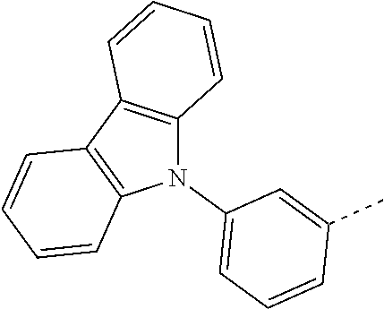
N1(C2=CC=CC(C)=C2)C2=C(C3=C1C=CC=C3)C=CC=C2
